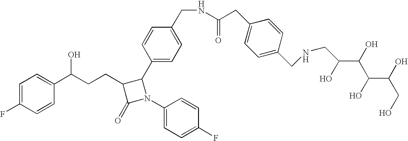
C1=C(F)C=CC(C(CCC2C(=O)N(C3=CC=C(F)C=C3)C2C2=CC=C(CNC(=O)CC3=CC=C(CNCC(O)C(O)C(C(O)CO)O)C=C3)C=C2)O)=C1
